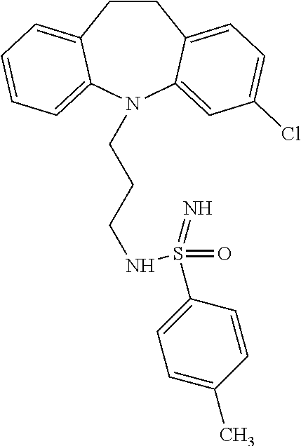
C1CC2=CC=C(Cl)C=C2N(CCCNS(C2=CC=C(C)C=C2)(=O)=N)C2=CC=CC=C12
